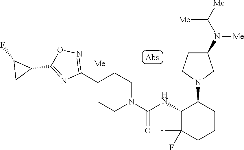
C1(C2([Me])CCN(C(=O)NC3C(F)(F)CCCC3N3CC(N(C([Me])[Me])[Me])CC3)CC2)=NOC(C2C(F)C2)=N1
